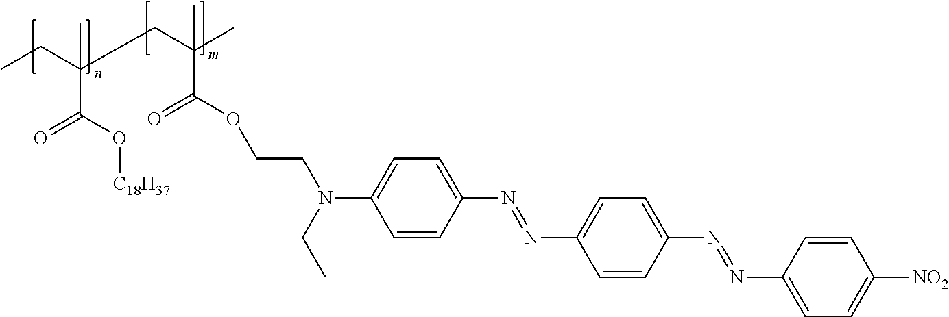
CCC(CC(C)(C(OCCN(C1=CC=C(N=NC2=CC=C(N=NC3=CC=C([NO2])C=C3)C=C2)C=C1)CC)=O)C)(C(O[C18H37])=O)C
